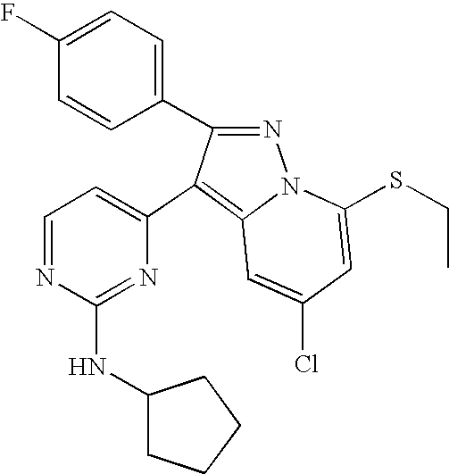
C1(C2=NN3C(=C2C2=CC=NC(NC4CCCC4)=N2)C=C(Cl)C=C3SCC)=CC=C(F)C=C1
